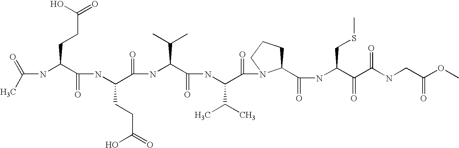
CC(=O)NC(C(NC(C(NC(C(NC(C(=O)N1C(C(NC(C(C(NCC(OC)=O)=O)=O)CSC)=O)CCC1)C(C)C)=O)C(C)C)=O)CCC(O)=O)=O)CCC(=O)O
